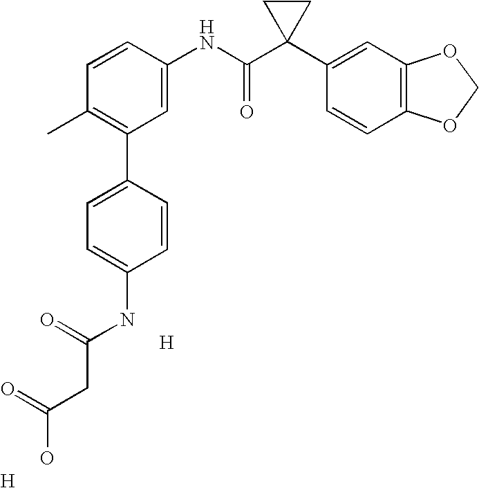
C1=CC(NC(C2(C3=CC4=C(C=C3)OCO4)CC2)=O)=CC(C2=CC=C(NC(CC(O)=O)=O)C=C2)=C1C.[H].[H]
